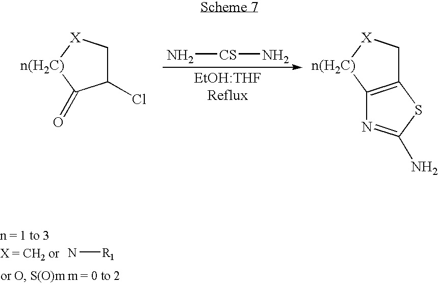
N[CS]N.C1C2=C([n(H2C)][X]1)N=C(N)S2.C1C(Cl)C(=O)[n(H2C)][X]1.N[R1]
